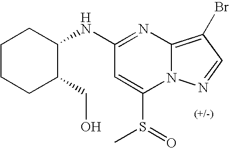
C1CCC(CO)C(NC2=NC3=C(Br)C=NN3C(S(C)=O)=C2)C1
